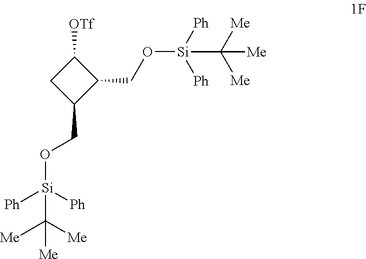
C1([OTf])CC(CO[Si]([Ph])([Ph])C([Me])([Me])[Me])C1CO[Si]([Ph])([Ph])C([Me])([Me])[Me]
